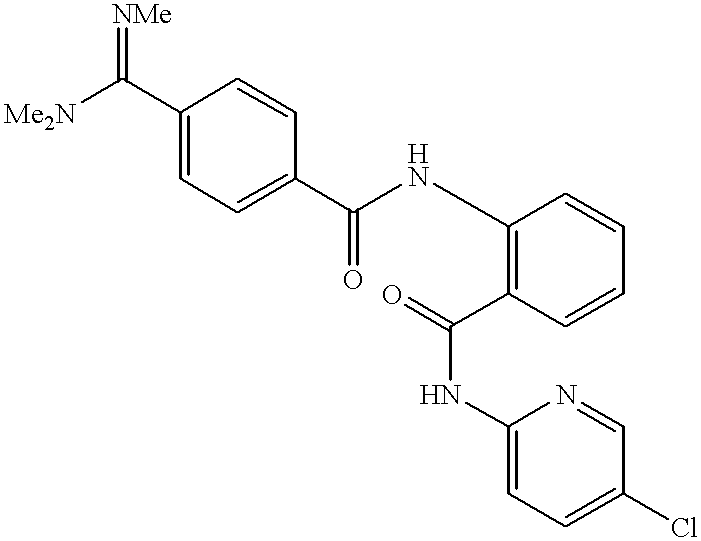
C1(C(=[NMe])[Me2N])=CC=C(C(NC2=C(C(NC3=CC=C(Cl)C=N3)=O)C=CC=C2)=O)C=C1
